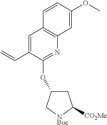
C1=CC2=C(C=C1OC)N=C(OC1CC([CO2Me])[NBoc]C1)C(C=C)=C2
